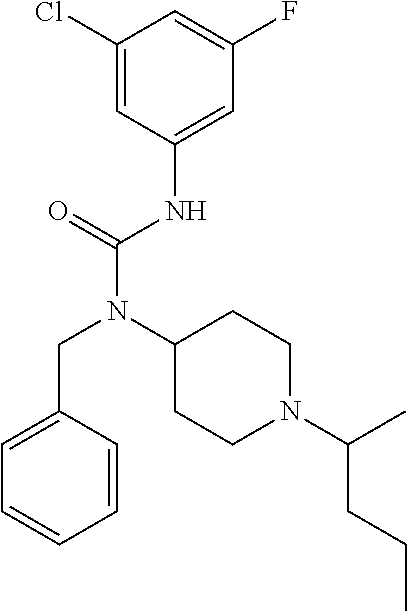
C1=C(CN(C(NC2=CC(F)=CC(Cl)=C2)=O)C2CCN(C(CCC)C)CC2)C=CC=C1
